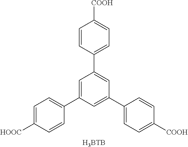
C1(C2=CC(C3=CC=C([COOH])C=C3)=CC(C3=CC=C([HOOC])C=C3)=C2)=CC=C([COOH])C=C1.[H3BTB]
